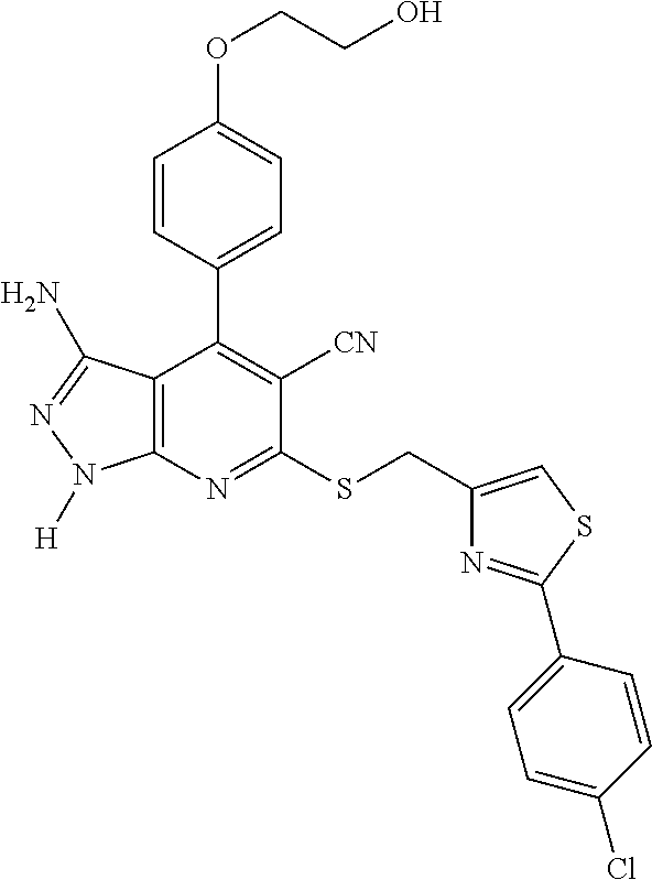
C12=C(N=C(SCC3=CSC(C4=CC=C(Cl)C=C4)=N3)C([CN])=C1C1=CC=C(OCCO)C=C1)N([H])N=C2N
